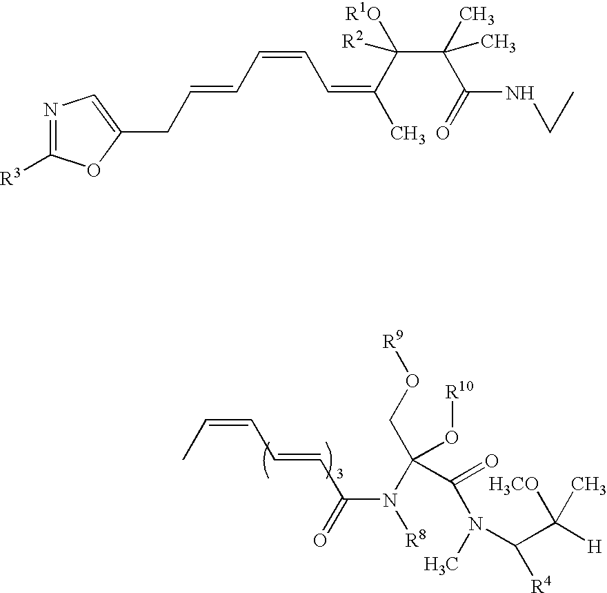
N1=C([R3])OC(CC=CC=CC=C(C(C(C(=O)NCC)(C)C)([R1O])[R2])C)=C1.C(=CC=CC(=O)N([R8])C(C(=O)N(C)C(C([H])([H3CO])C)[R4])(CO[R9])O[R10])C
